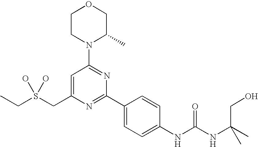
C(S(CC1=CC(N2C(C)COCC2)=NC(C2=CC=C(NC(NC(CO)(C)C)=O)C=C2)=N1)(O)O)C
